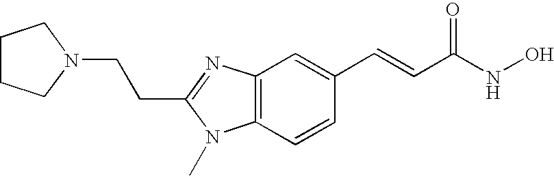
C(C1=NC2=C(C=CC(C=CC(NO)=O)=C2)N1C)CN1CCCC1
